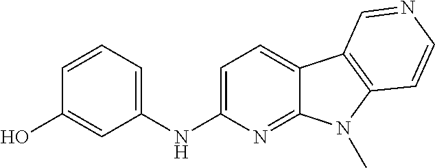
OC1=CC(NC2=CC=C3C(=N2)N(C)C2=C3C=NC=C2)=CC=C1
